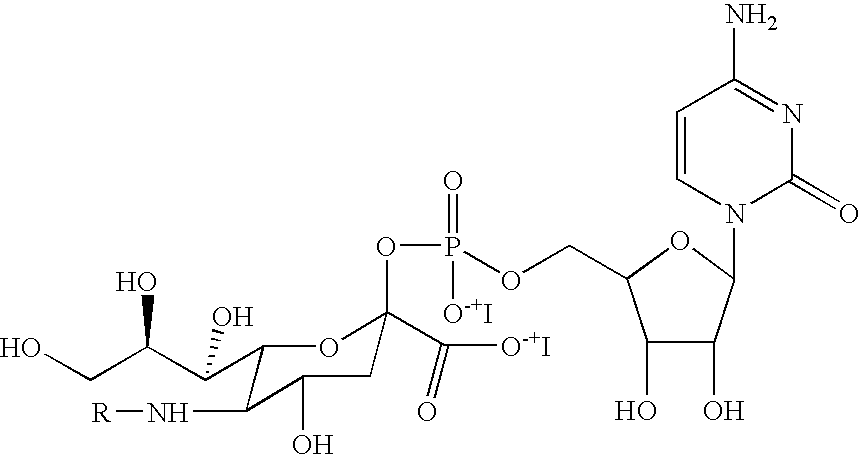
C1(C(C(CO)O)O)C(N[R])C(O)CC(OP(OCC2C(O)C(O)C(N3C(=O)N=C(N)C=C3)O2)(=O)[O-+I])(C([O-+I])=O)O1
